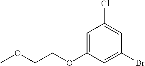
C(COC1=CC(Cl)=CC(Br)=C1)OC
